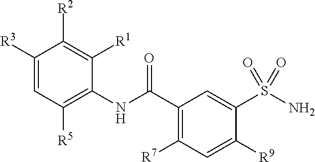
C1([R3])=CC([R5])=C(NC(C2=C([R7])C=C([R9])C(S(N)(=O)=O)=C2)=O)C([R1])=C1[R2]
